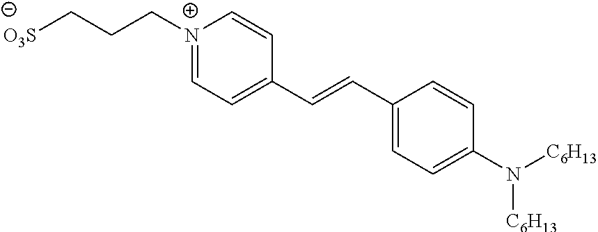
[O3S]CCC[N+]1=CC=C(C=CC2=CC=C(N([C6H13])[C6H13])C=C2)C=C1
